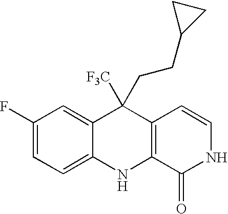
C1(F)=CC=C2C(=C1)C([F3C])(CCC1CC1)C1=C(N2)C(=O)NC=C1
